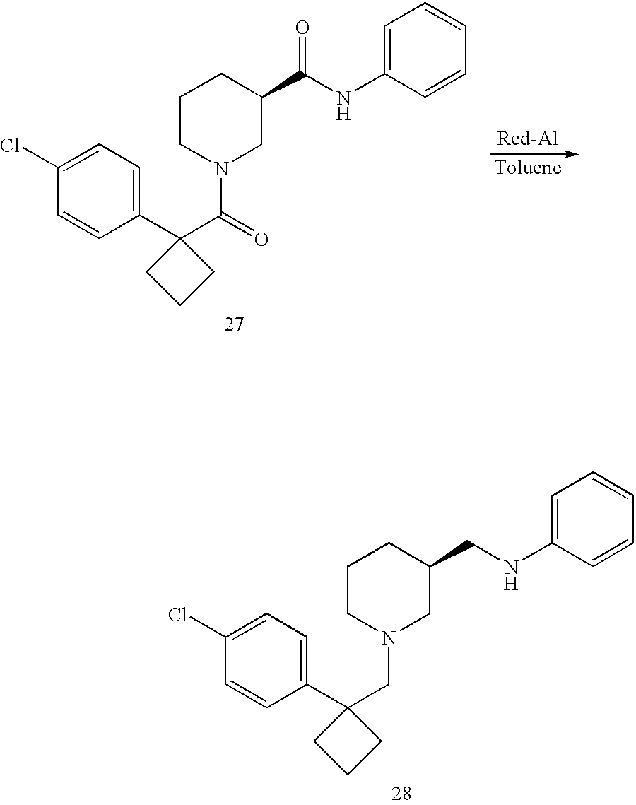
C1CN(CC2(C3=CC=C(Cl)C=C3)CCC2)CC(CNC2=CC=CC=C2)C1.C1CN(C(C2(C3=CC=C(Cl)C=C3)CCC2)=O)CC(C(NC2=CC=CC=C2)=O)C1
